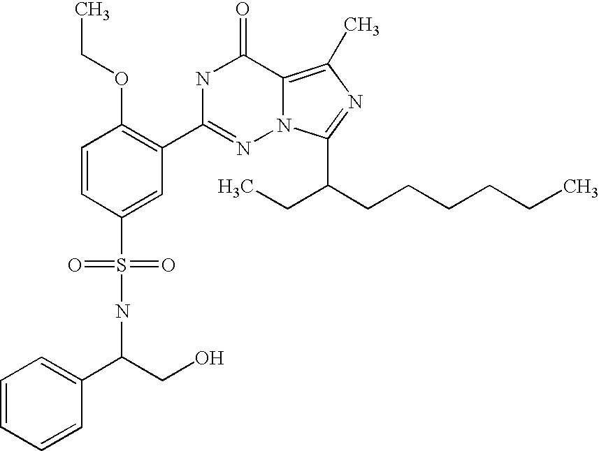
C1=CC(S(NC(C2=CC=CC=C2)CO)(=O)=O)=CC(C2=NN3C(=C(C)N=C3C(CCCCCC)CC)C(=O)N2)=C1OCC
